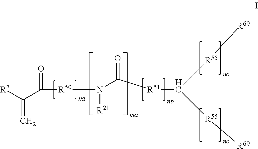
[R7]C(C([R50]N(C([R51]C([R55][R60])[R55][R60])=O)[R21])=O)=C
